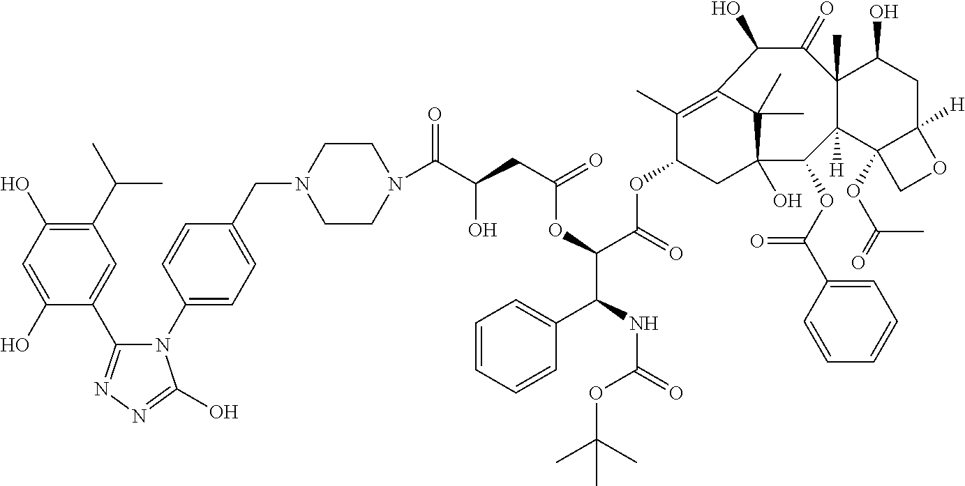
C(C(=O)OC(C(NC(=O)OC(C)(C)C)C1=CC=CC=C1)C(=O)OC1CC2(O)C(C)(C)C(=C1C)C(O)C(=O)C1(C)C([H])(C2OC(=O)C2=CC=CC=C2)C2(OC(C)=O)C([H])(CC1O)OC2)C(C(N1CCN(CC2=CC=C(N3C(C4=CC(C(C)C)=C(O)C=C4O)=NN=C3O)C=C2)CC1)=O)O
